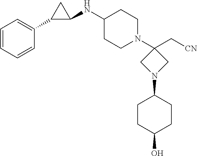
C1=CC=CC(C2C(NC3CCN(C4(C[CN])CN(C5CCC(O)CC5)C4)CC3)C2)=C1
